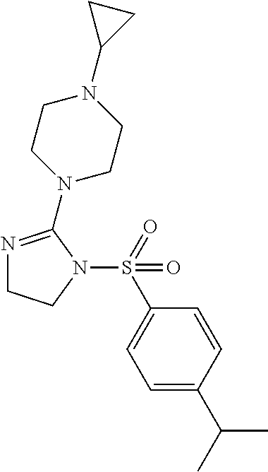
N1=C(N2CCN(C3CC3)CC2)N(S(=O)(C2=CC=C(C(C)C)C=C2)=O)CC1
